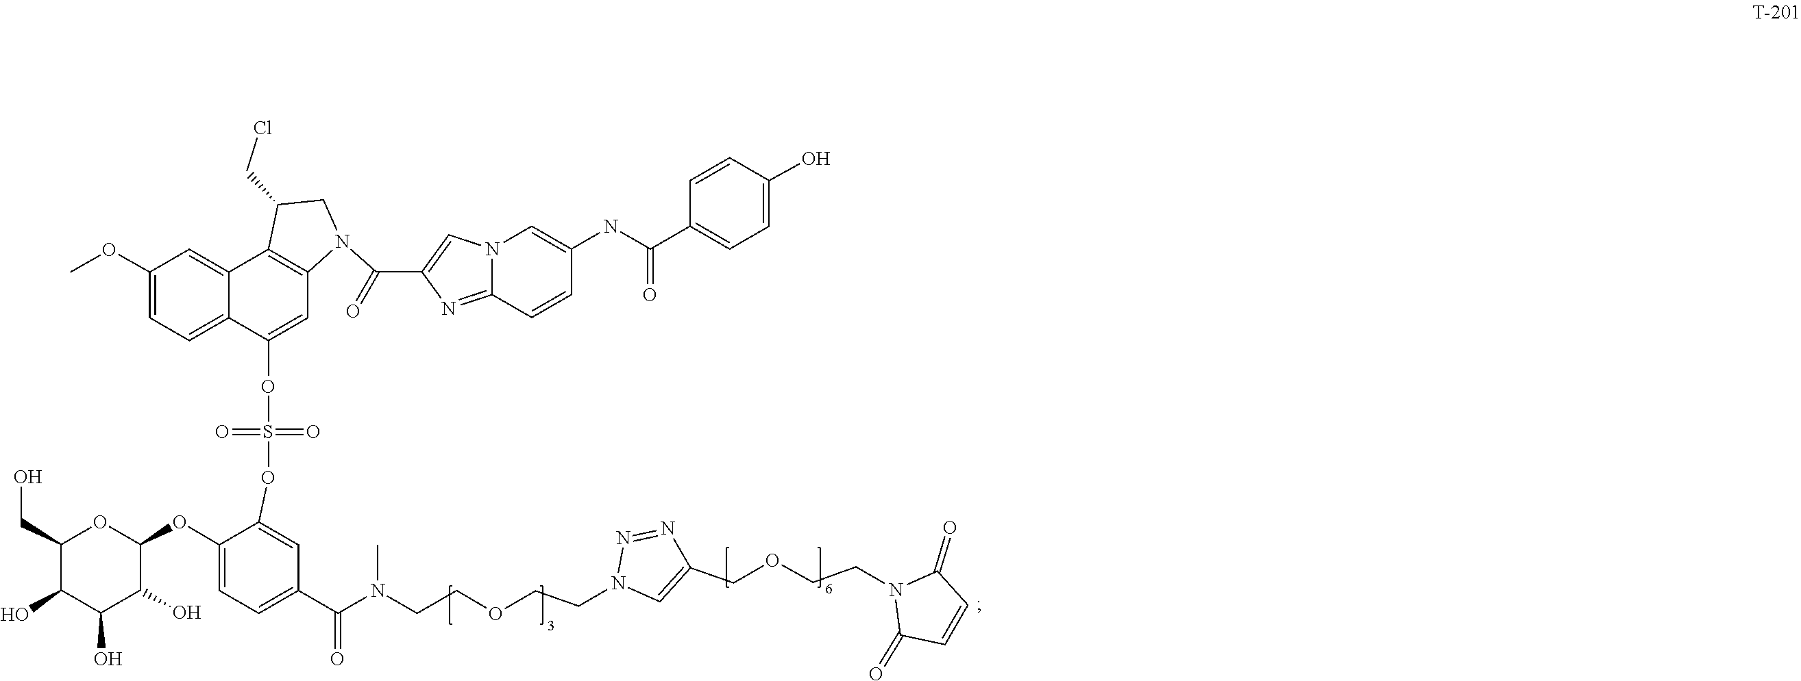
C1=CC(=O)N(CCOCC2=CN(CCOCCN(C)C(C3=CC=C(OC4OC(CO)C(O)C(O)C4O)C(OS(=O)(=O)OC4=CC5=C(C(CCl)CN5C(C5=CN6C(=N5)C=CC(NC(C5=CC=C(O)C=C5)=O)=C6)=O)C5=CC(OC)=CC=C45)=C3)=O)N=N2)C1=O
